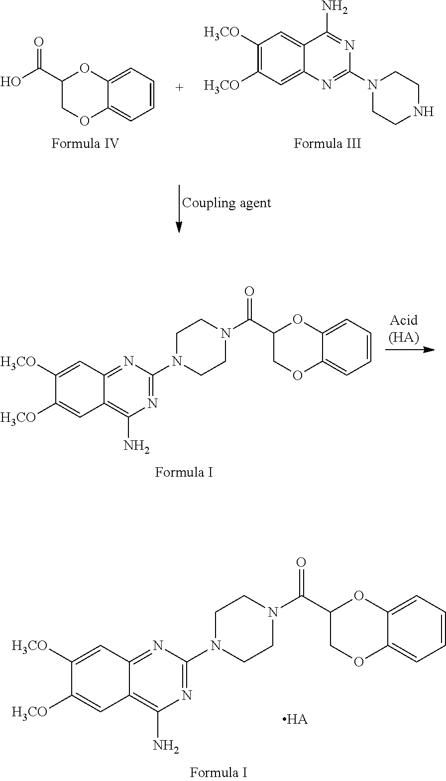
C1([H3CO])=CC2=NC(N3CCN(C(=O)C4COC5=CC=CC=C5O4)CC3)=NC(N)=C2C=C1[H3CO].C1([H3CO])=CC2=NC(N3CCN(C(=O)C4COC5=CC=CC=C5O4)CC3)=NC(N)=C2C=C1[H3CO].[HA].C1([H3CO])=C([H3CO])C=C2C(=C1)C(N)=NC(N1CCNCC1)=N2.C1=C2C(=CC=C1)OCC(C(O)=O)O2
